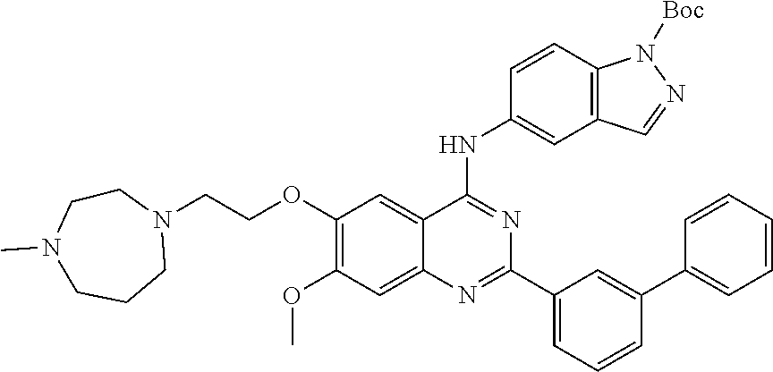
C(COC1=C(OC)C=C2C(=C1)C(NC1=CC3=C(C=C1)N([Boc])N=C3)=NC(C1=CC=CC(C3=CC=CC=C3)=C1)=N2)N1CCCN(C)CC1
